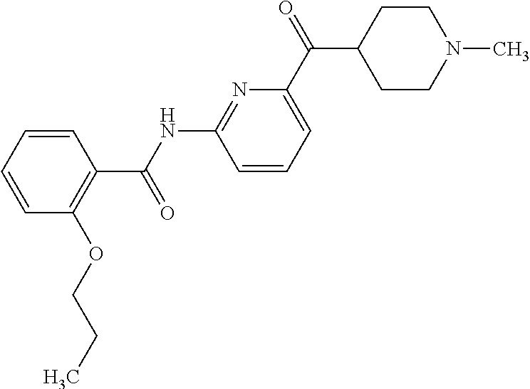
C1(C(NC2=NC(C(C3CCN(C)CC3)=O)=CC=C2)=O)=C(OCCC)C=CC=C1
